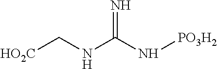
[HO2C]CNC(N[PO3H2])=N
